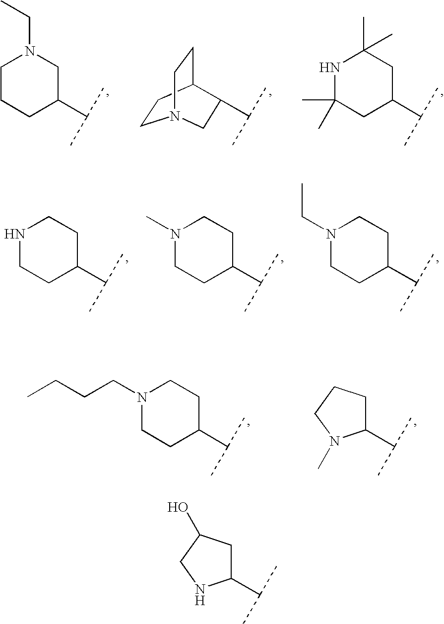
C1CCC(C(C)C)CN1CC.C1CC2CCN1CC2C(C)C.N1C(C)(C)CC(C(C)C)CC1(C)C.C1(C(C)C)CC(O)CN1.N1CCC(C(C)C)CC1.N1(C)CCC(C(C)C)CC1.N1(CC)CCC(C(C)C)CC1.N1(CCCC)CCC(C(C)C)CC1.C1(C(C)C)CCCN1C
